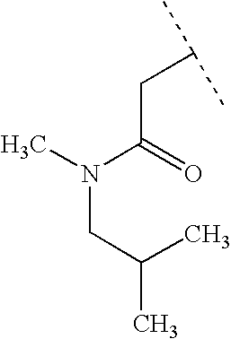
N(C(=O)CC(C)C)(CC(C)C)C
